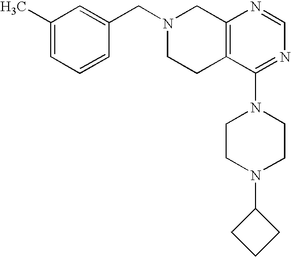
C1(CN2CCC3=C(C2)N=CN=C3N2CCN(C3CCC3)CC2)=CC(C)=CC=C1
